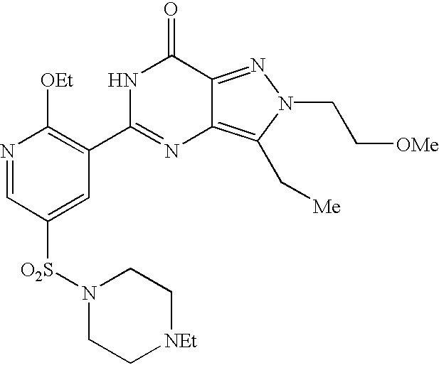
C12=NN(CC[OMe])C(C[Me])=C1N=C(C1=C([OEt])N=CC([O2S]N3CC[NEt]CC3)=C1)NC2=O
